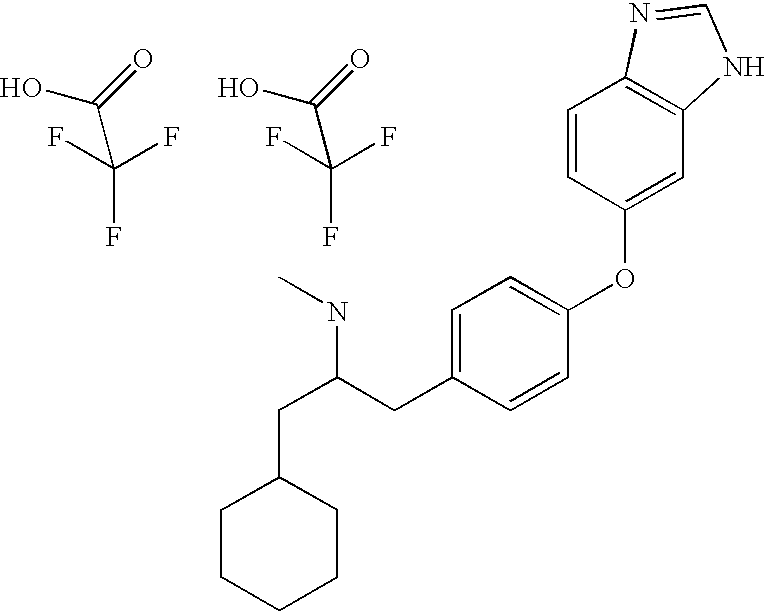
OC(=O)C(F)(F)F.C(CC1=CC=C(OC2=CC3=C(C=C2)N=CN3)C=C1)(CC1CCCCC1)NC.OC(=O)C(F)(F)F
